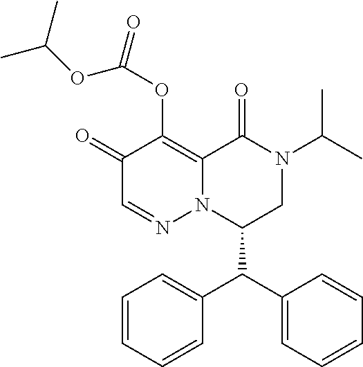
C1=CC=CC(C(C2=CC=CC=C2)C2CN(C(C)C)C(=O)C3=C(OC(OC(C)C)=O)C(=O)C=NN23)=C1
